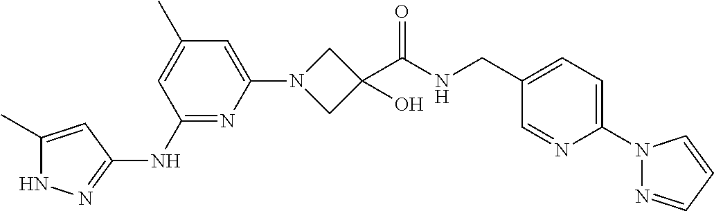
N1C(C)=CC(NC2=NC(N3CC(C(NCC4=CC=C(N5N=CC=C5)N=C4)=O)(O)C3)=CC(C)=C2)=N1
